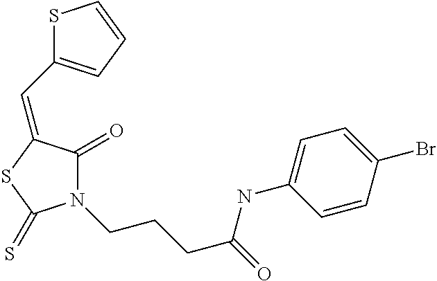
S1C(C=C2C(=O)N(CCCC(=O)NC3=CC=C(Br)C=C3)C(=S)S2)=CC=C1
